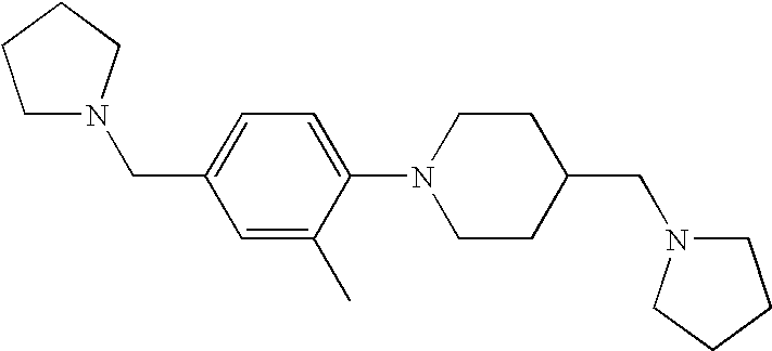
C1(N2CCC(CN3CCCC3)CC2)=CC=C(CN2CCCC2)C=C1C
